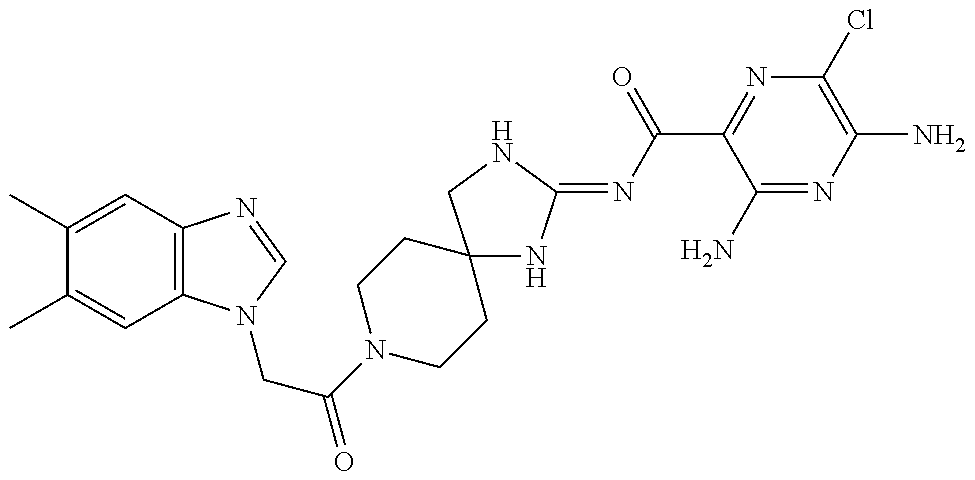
C1(C)=CC2=C(C=C1C)N(CC(N1CCC3(CC1)NC(=NC(=O)C1=NC(Cl)=C(N)N=C1N)NC3)=O)C=N2
